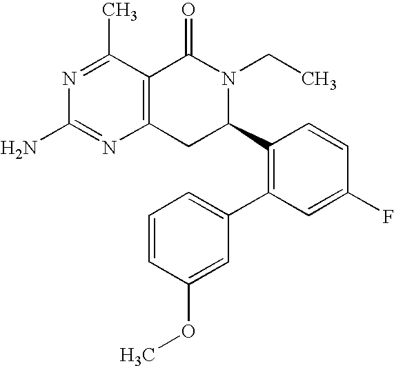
C12=C(C(C)=NC(N)=N1)C(=O)N(CC)C(C1=C(C3=CC=CC(OC)=C3)C=C(F)C=C1)C2
